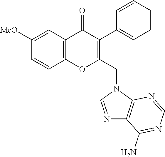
C1=CC2=C(C=C1[MeO])C(=O)C(C1=CC=CC=C1)=C(CN1C=NC3=C1N=CN=C3N)O2
